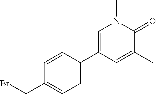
C1(CBr)=CC=C(C2=CN(C)C(=O)C(C)=C2)C=C1
